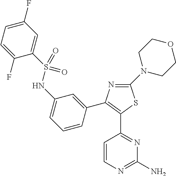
N1=C(N2CCOCC2)SC(C2=NC(N)=NC=C2)=C1C1=CC(NS(C2=CC(F)=CC=C2F)(=O)=O)=CC=C1
